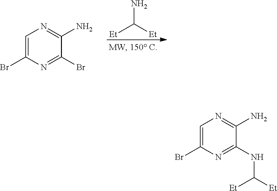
NC([Et])[Et].C1=C(Br)N=C(Br)C(N)=N1.C1=C(Br)N=C(NC([Et])[Et])C(N)=N1
